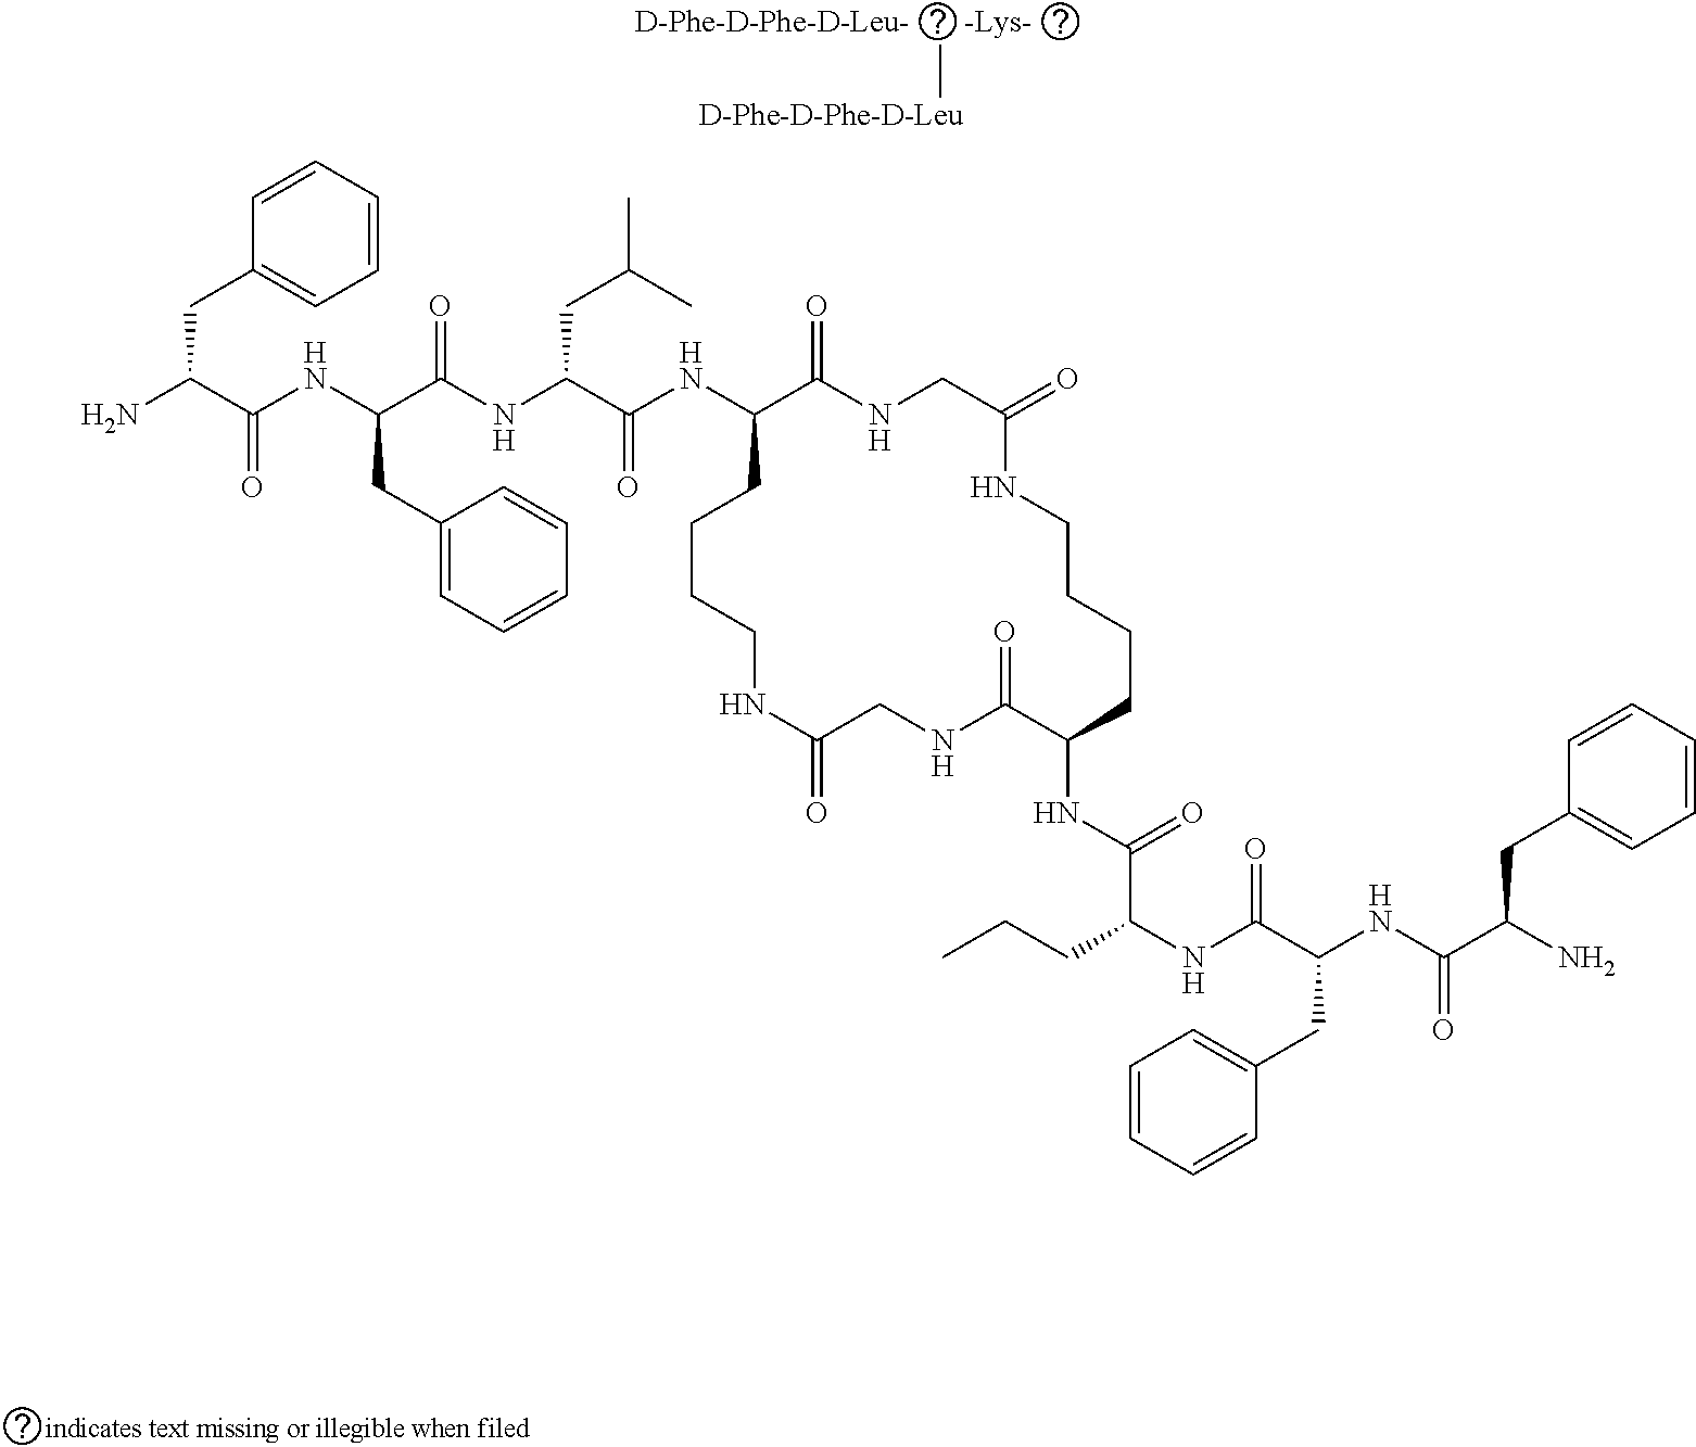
NC(C(NC(C(NC(C(NC1C(=O)NCC(=O)NCCCCC(NC(C(CCC)NC(C(NC(C(N)CC2=CC=CC=C2)=O)CC2=CC=CC=C2)=O)=O)C(=O)NCC(=O)NCCCC1)=O)CC(C)C)=O)CC1=CC=CC=C1)=O)CC1=CC=CC=C1
